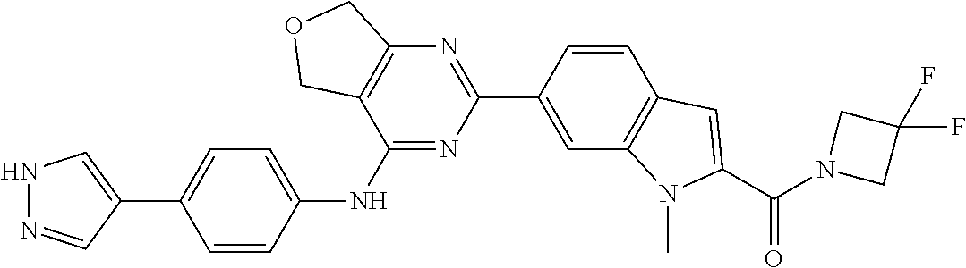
N1=C(NC2=CC=C(C3=CNN=C3)C=C2)C2=C(N=C1C1=CC3=C(C=C1)C=C(C(=O)N1CC(F)(F)C1)N3C)COC2
